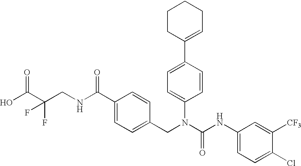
OC(C(CNC(C1=CC=C(CN(C(NC2=CC=C(Cl)C([CF3])=C2)=O)C2=CC=C(C3=CCCCC3)C=C2)C=C1)=O)(F)F)=O
